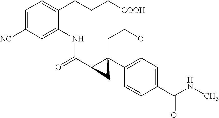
C1=C([NC])C=C(NC(C2C3(CCOC4=C3C=CC(C(NC)=O)=C4)C2)=O)C(CCC[COOH])=C1
